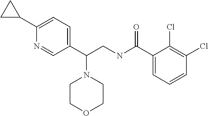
C1(C2CC2)=CC=C(C(CNC(=O)C2=CC=CC(Cl)=C2Cl)N2CCOCC2)C=N1
